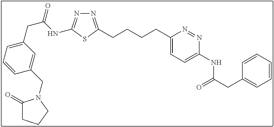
N1=C(CCCCC2=CC=C(NC(CC3=CC=CC=C3)=O)N=N2)SC(NC(CC2=CC=CC(CN3C(=O)CCC3)=C2)=O)=N1
